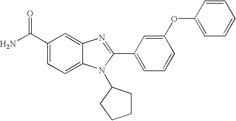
NC(C1=CC=C2C(=C1)N=C(C1=CC=CC(OC3=CC=CC=C3)=C1)N2C1CCCC1)=O
